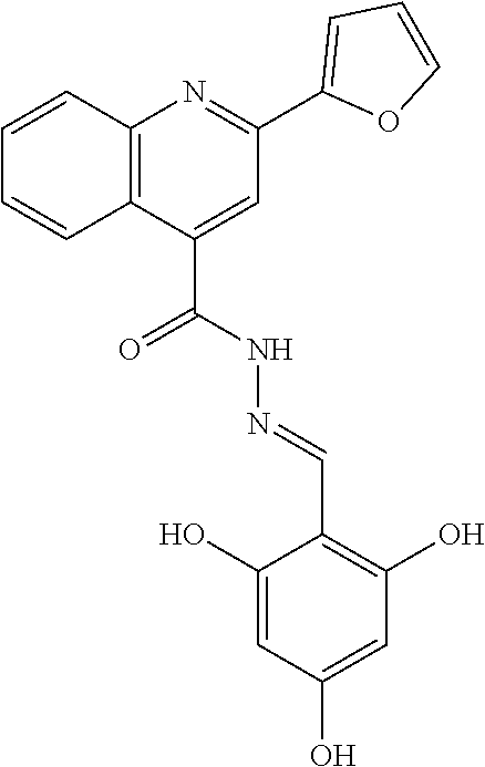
C12=C(C(C(=O)NN=CC3=C(O)C=C(O)C=C3O)=CC(C3=CC=CO3)=N1)C=CC=C2
